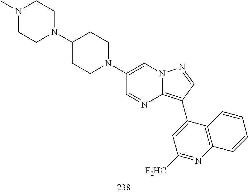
C1(C2=C3N=CC(N4CCC(N5CCN(C)CC5)CC4)=CN3N=C2)=CC([F2HC])=NC2=C1C=CC=C2
